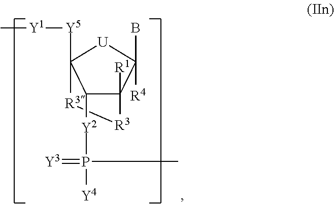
C1([Y2]P([Y4])(=[Y3])C)C2([R1])C([R4])(B)[U]C1([Y5][Y1]C)[R3][R3]2
